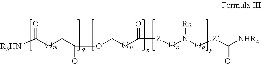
C(CCC([R3HN])=O)(OCCC([Z]CN(C[Z]C(=O)[NHR4])[Rx])=O)=O
